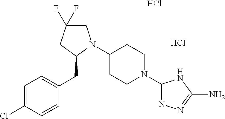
C1=C(Cl)C=CC(CC2N(C3CCN(C4=NN=C(N)N4)CC3)CC(F)(F)C2)=C1.Cl.Cl
